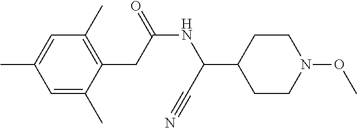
C1CC(C(NC(=O)CC2=C(C)C=C(C)C=C2C)C#N)CCN1OC
